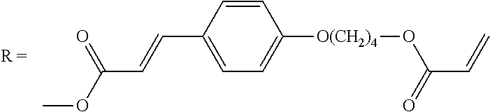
C1=CC(C=CC(OC)=O)=CC=C1[O(CH2)4]OC(C=C)=O
